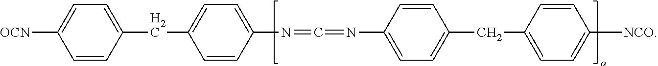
C1=CC(CC2=CC=C(N=C=NC3=CC=C(CC4=CC=C([NCO])C=C4)C=C3)C=C2)=CC=C1[OCN]
